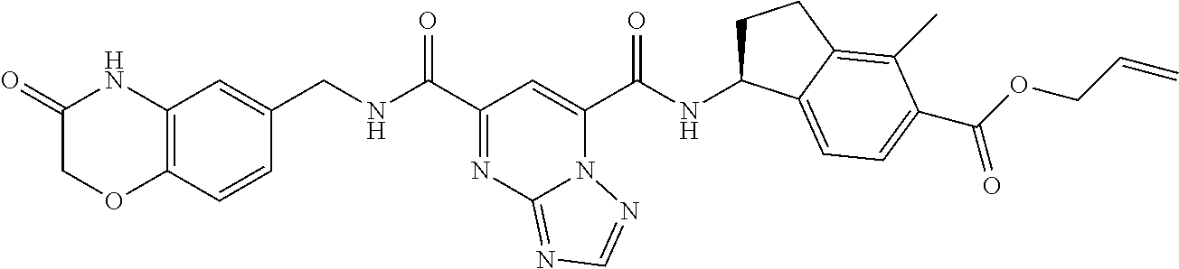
C1(=O)COC2=C(N1)C=C(CNC(=O)C1=NC3=NC=NN3C(C(=O)NC3CCC4=C(C)C(C(=O)OCC=C)=CC=C34)=C1)C=C2
